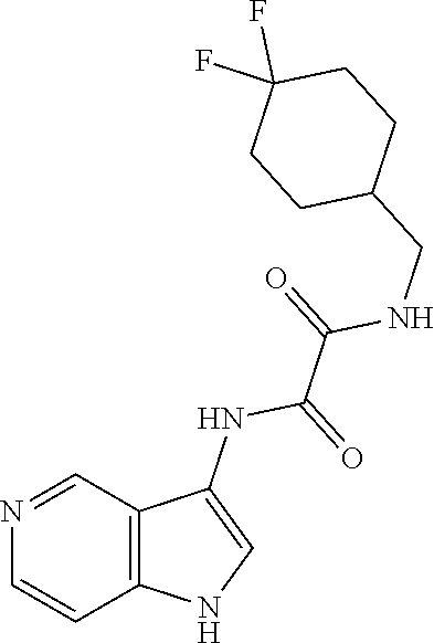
C1C(CNC(C(NC2=CNC3=C2C=NC=C3)=O)=O)CCC(F)(F)C1
